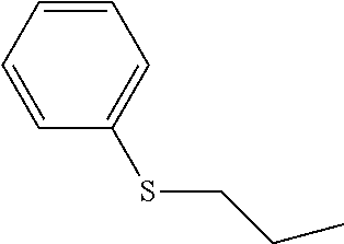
S(CCC)C1=CC=CC=C1
